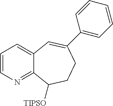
C1=CN=C2C(=C1)C=C(C1=CC=CC=C1)CCC2[TIPSO]
